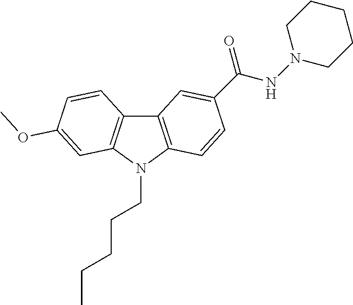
C12=C(N(CCCCC)C3=C1C=CC(OC)=C3)C=CC(C(NN1CCCCC1)=O)=C2
